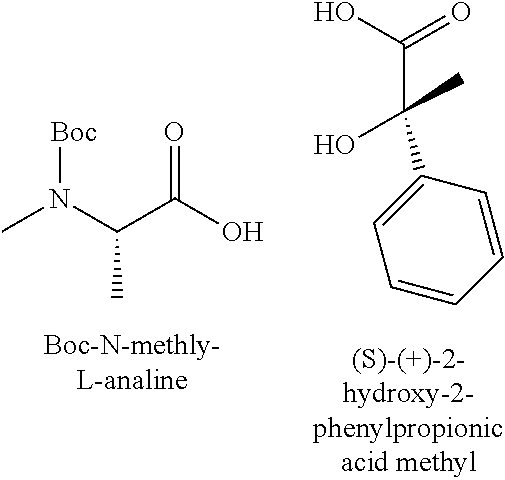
C1=CC=CC(C(C(O)=O)(O)C)=C1.CN(C(C(O)=O)C)[Boc]
